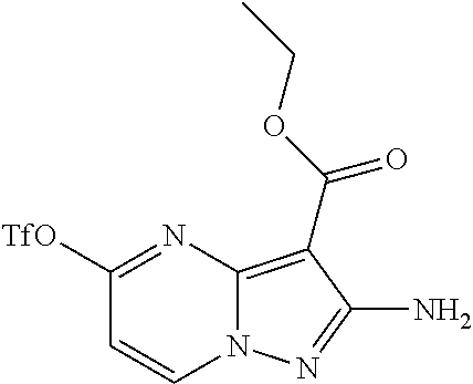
C1([TfO])=NC2=C(C(OCC)=O)C(N)=NN2C=C1
